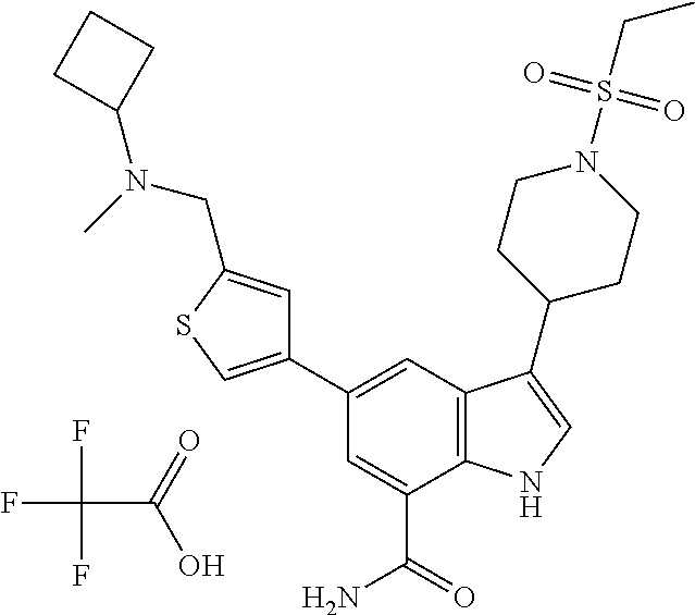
C1(C2=CSC(CN(C)C3CCC3)=C2)=CC2=C(C(C(=O)N)=C1)NC=C2C1CCN(S(CC)(=O)=O)CC1.C(C(O)=O)(F)(F)F
